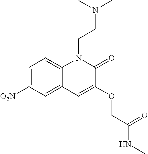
C1=C([O2N])C=C2C(=C1)N(CCN(C)C)C(=O)C(OCC(NC)=O)=C2
